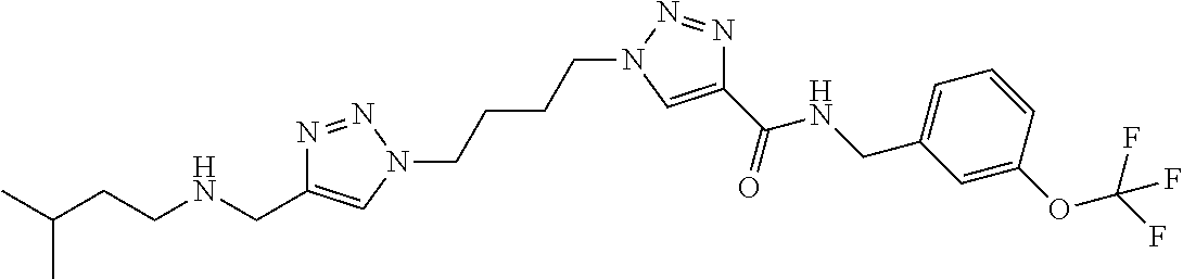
CC(CCNCC1=CN(CCCCN2C=C(C(=O)NCC3=CC=CC(OC(F)(F)F)=C3)N=N2)N=N1)C
